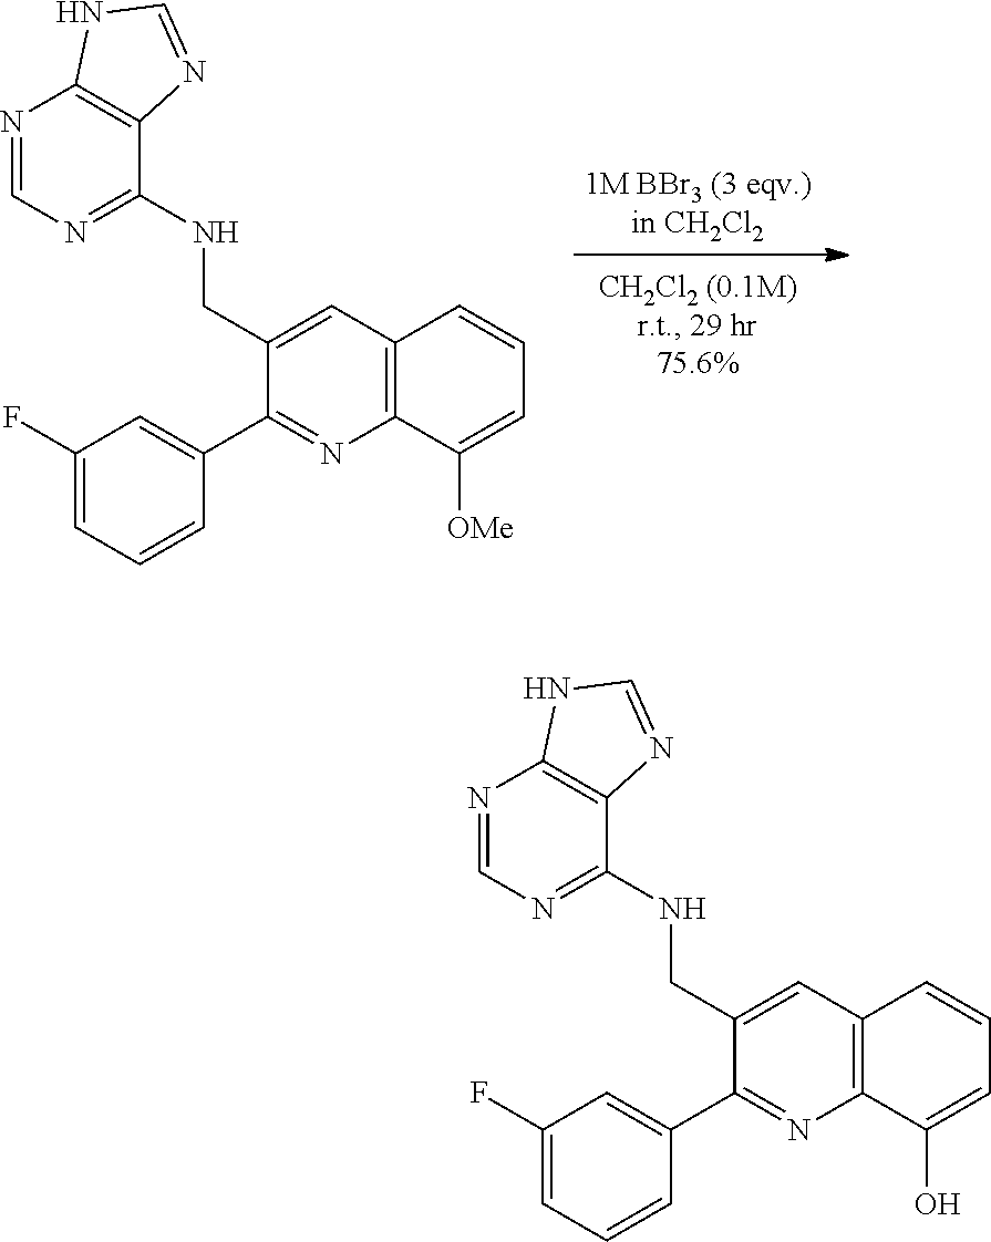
C1(CNC2=NC=NC3=C2N=CN3)=CC2=C(N=C1C1=CC(F)=CC=C1)C([OMe])=CC=C2.C1(CNC2=NC=NC3=C2N=CN3)=CC2=C(N=C1C1=CC(F)=CC=C1)C(O)=CC=C2
